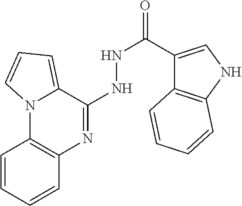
C1=CC=CC2=C1N1C(=CC=C1)C(NNC(=O)C1=CNC3=C1C=CC=C3)=N2
